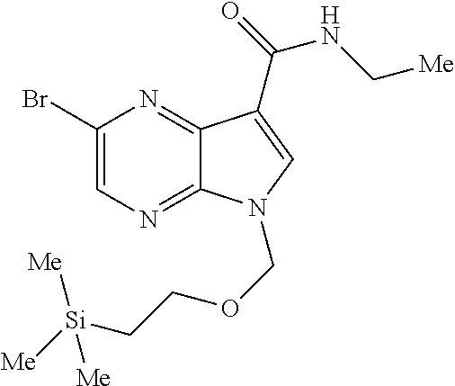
C1(Br)=CN=C2C(=N1)C(C(=O)NC[Me])=CN2COCC[Si]([Me])([Me])[Me]
